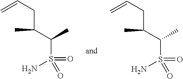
NS(=O)(C(C(CC=C)C)C)=O.NS(=O)(C(C(CC=C)C)C)=O
